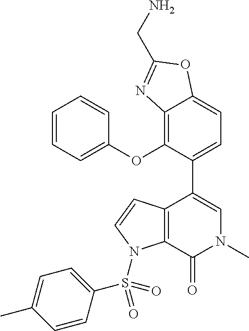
C12=C(OC3=CC=CC=C3)C(C3=CN(C)C(=O)C4=C3C=CN4S(C3=CC=C(C)C=C3)(=O)=O)=CC=C1OC(CN)=N2
